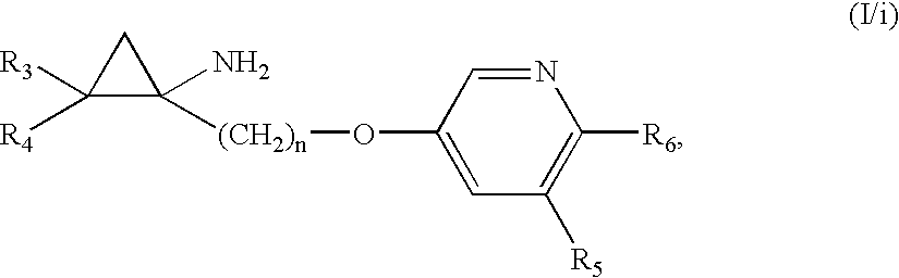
C1([R3])([R4])C(N)([(CH2)n]OC2=CC([R5])=C([R6])N=C2)C1
